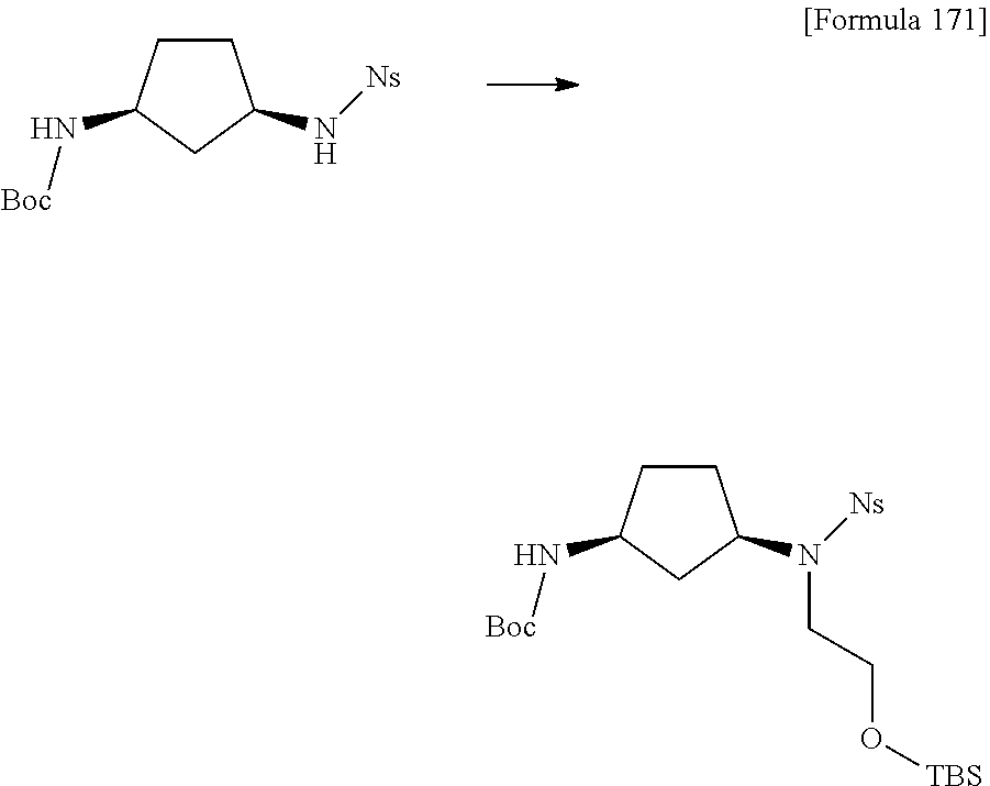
C1CC(N[Boc])CC1N[Ns].C1CC(N[Boc])CC1N([Ns])CCO[TBS]
